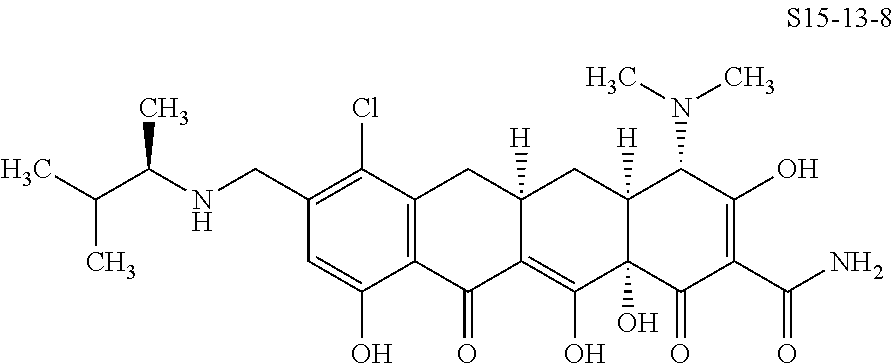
CC(C)C(NCC1=C(Cl)C2=C(C(O)=C1)C(=O)C1=C(O)C3(O)C([H])(CC1([H])C2)C(N(C)C)C(O)=C(C(N)=O)C3=O)C
